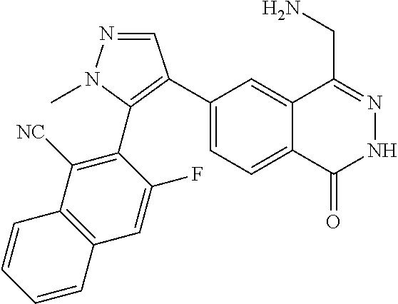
C1(C2=C(C3=C([NC])C4=C(C=C3F)C=CC=C4)N(C)N=C2)=CC=C2C(=C1)C(CN)=NNC2=O
